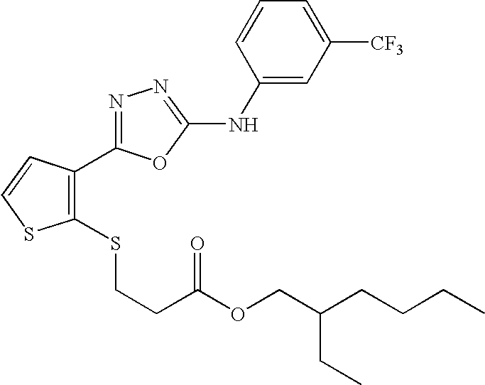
N1=C(C2=C(SCCC(=O)OCC(CC)CCCC)SC=C2)OC(NC2=CC([CF3])=CC=C2)=N1
